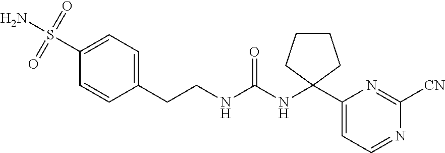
C(NC(NC1(C2=CC=NC([CN])=N2)CCCC1)=O)CC1=CC=C(S(=O)(=O)N)C=C1
